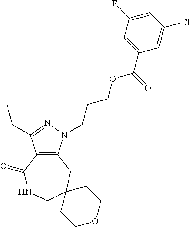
C12=C(N(CCCOC(C3=CC(F)=CC(Cl)=C3)=O)N=C1CC)CC1(CNC2=O)CCOCC1
